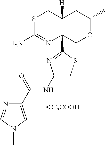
S1C(N)=NC2(C3=NC(NC(C4=CN(C)C=N4)=O)=CS3)C([H])(C1)CC(C)OC2.[CF3COOH]
